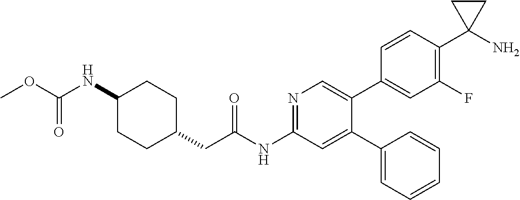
C1(NC(=O)OC)CCC(CC(NC2=NC=C(C3=CC(F)=C(C4(N)CC4)C=C3)C(C3=CC=CC=C3)=C2)=O)CC1
